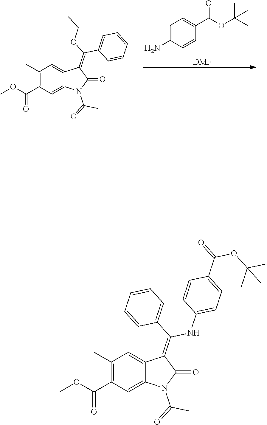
C1(C)=C(C(OC)=O)C=C2C(=C1)C(=C(OCC)C1=CC=CC=C1)C(=O)N2C(=O)C.C1=C(N)C=CC(C(OC(C)(C)C)=O)=C1.[DMF].C1(C)=C(C(OC)=O)C=C2C(=C1)C(=C(NC1=CC=C(C(OC(C)(C)C)=O)C=C1)C1=CC=CC=C1)C(=O)N2C(C)=O
